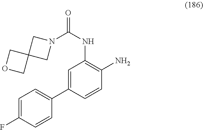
C1=C(F)C=CC(C2=CC(NC(N3CC4(C3)COC4)=O)=C(N)C=C2)=C1
